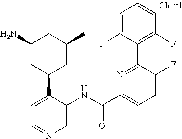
C1=C(F)C(C2=NC(C(NC3=CN=CC=C3C3CC(C)CC(N)C3)=O)=CC=C2F)=C(F)C=C1
